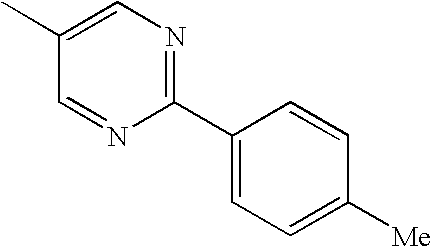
C1=NC(C2=CC=C([Me])C=C2)=NC=C1C
